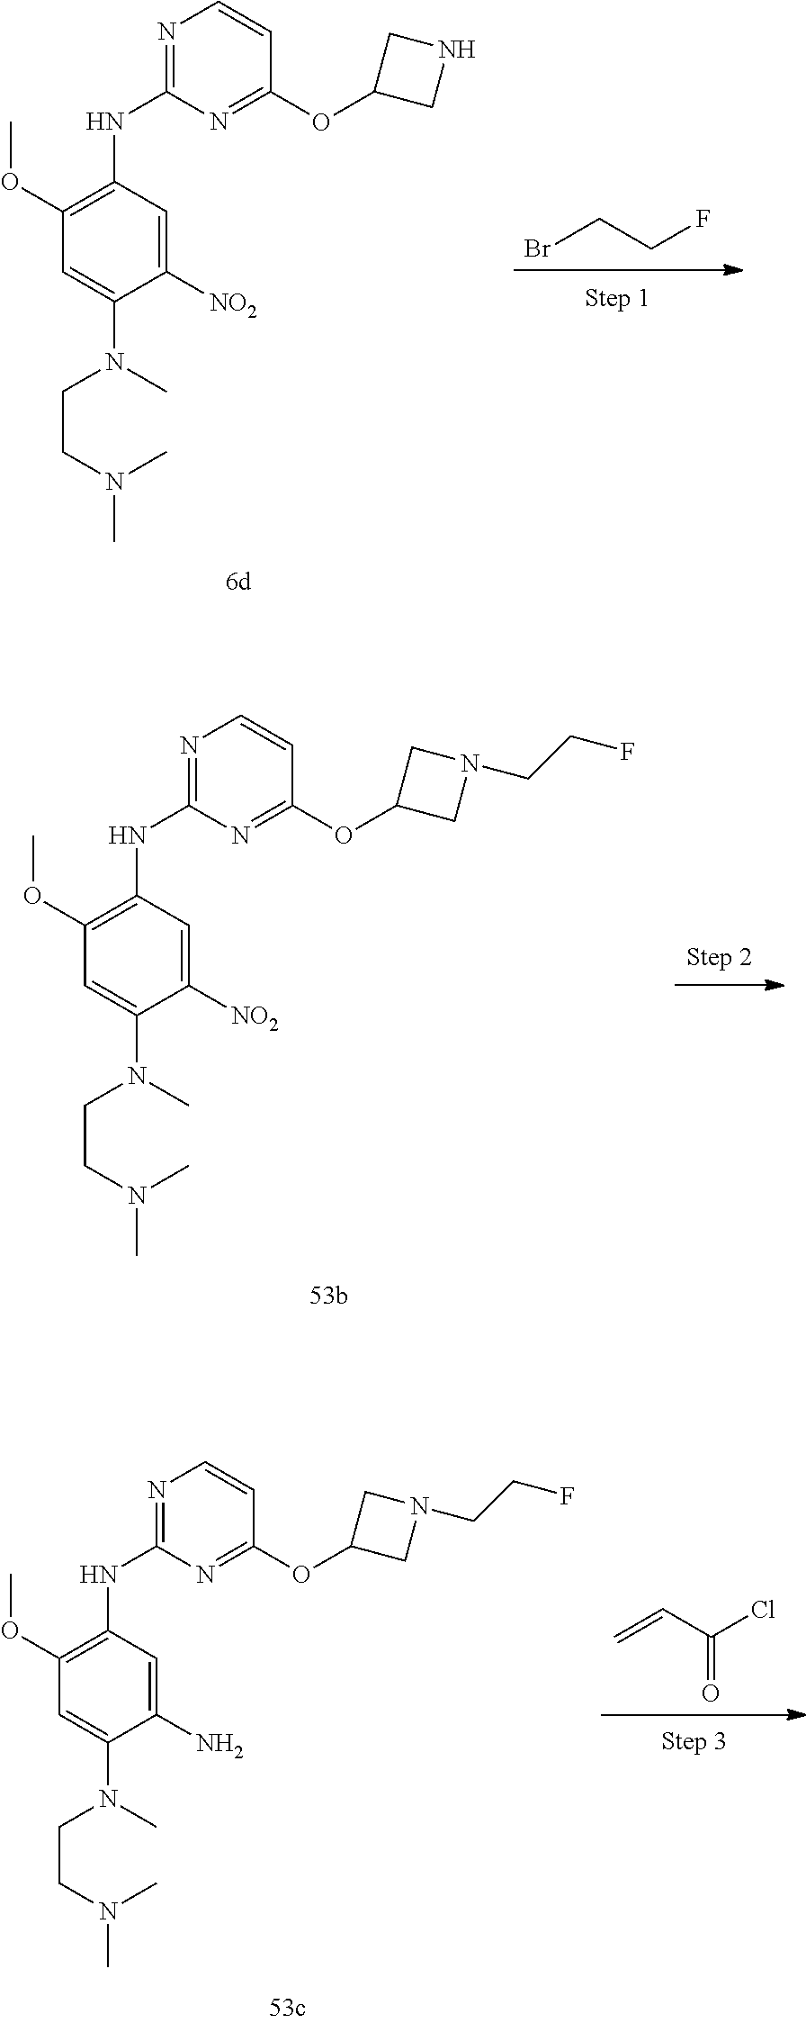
BrCCF.N1=C(NC2=C(OC)C=C(N(CCN(C)C)C)C([NO2])=C2)N=C(OC2CNC2)C=C1.N1=C(NC2=C(OC)C=C(N(CCN(C)C)C)C(N)=C2)N=C(OC2CN(CCF)C2)C=C1.C=CC(Cl)=O.N1=C(NC2=C(OC)C=C(N(CCN(C)C)C)C([NO2])=C2)N=C(OC2CN(CCF)C2)C=C1
